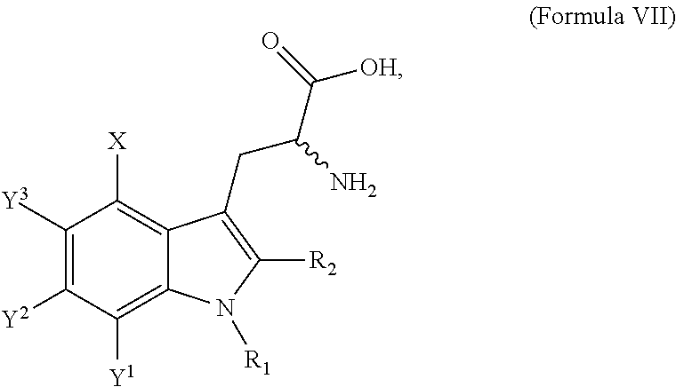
C12=C([Y1])C([Y2])=C([Y3])C([X])=C1C(CC(C(=O)[OH])N)=C([R2])N2[R1]
